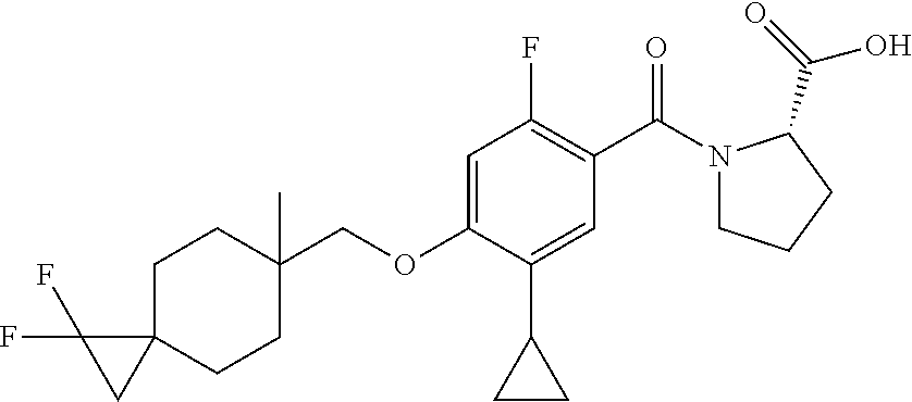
C1C2(CCC(C)(COC3=CC(F)=C(C(=O)N4CCCC4C(O)=O)C=C3C3CC3)C1)C(F)(F)C2
